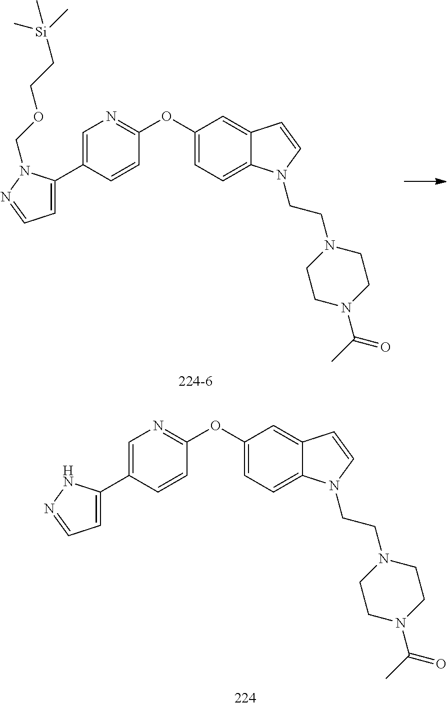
C1(OC2=NC=C(C3=CC=NN3COCC[Si](C)(C)C)C=C2)=CC=C2C(=C1)C=CN2CCN1CCN(C(C)=O)CC1.C1(OC2=NC=C(C3=CC=NN3)C=C2)=CC=C2C(=C1)C=CN2CCN1CCN(C(C)=O)CC1
